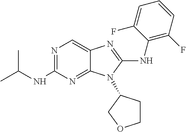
C(NC1=NC=C2C(=N1)N(C1CCOC1)C(NC1=C(F)C=CC=C1F)=N2)(C)C
